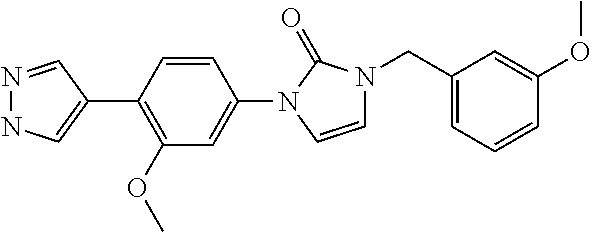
N1=CC(C2=C(OC)C=C(N3C=CN(CC4=CC=CC(OC)=C4)C3=O)C=C2)=CN1
